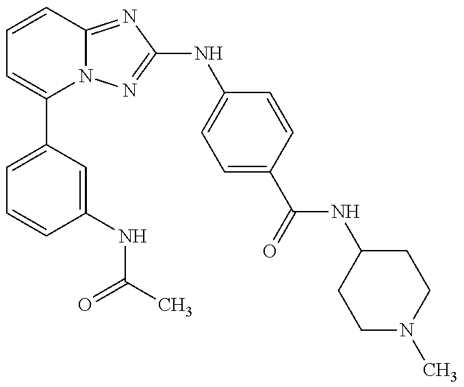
C1=C(C2=CC=CC3=NC(NC4=CC=C(C(NC5CCN(C)CC5)=O)C=C4)=NN23)C=C(NC(C)=O)C=C1
